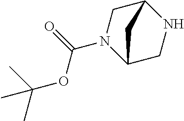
C1N(C(=O)OC(C)(C)C)C2CNC1C2
